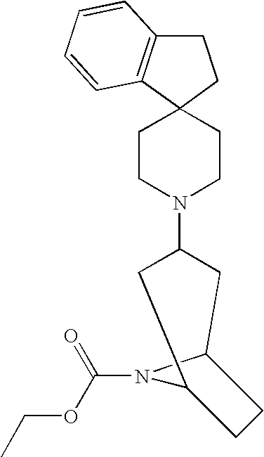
C1C2=C(C3(C1)CCN(C1CC4N(C(OCC)=O)C(C1)CC4)CC3)C=CC=C2
